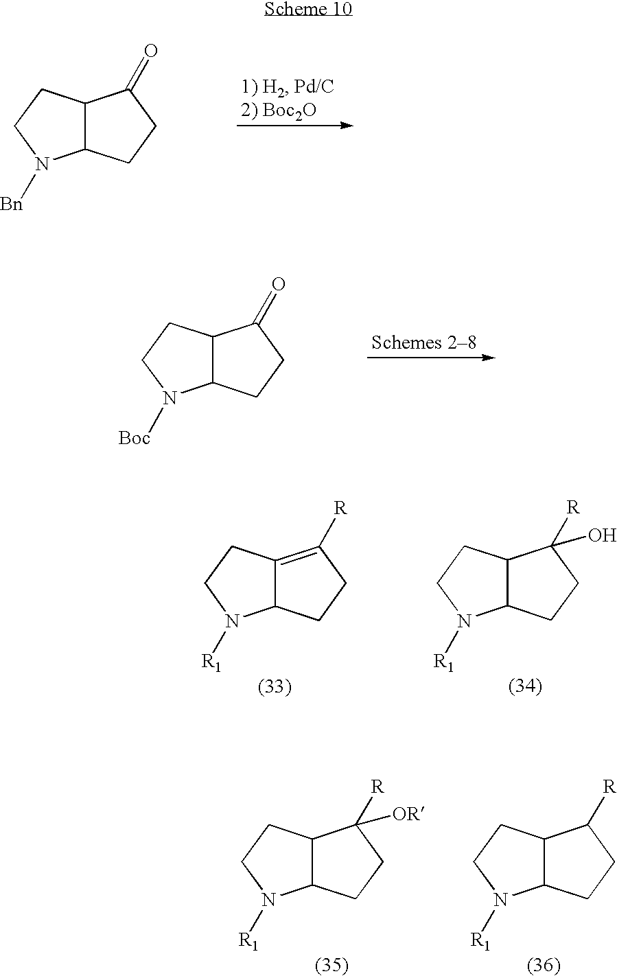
C12C(CCN1[Bn])C(=O)CC2.C12C(CCN1[Boc])C(=O)CC2.C12C(CCN1[R1])C([R])(O)CC2.C12C(=C([R])CC1)CCN2[R1].C12C(CCN1[R1])C([R])([OR])CC2.C12C(CCN1[R1])C([R])CC2
